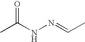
CC(NN=CC)=O
